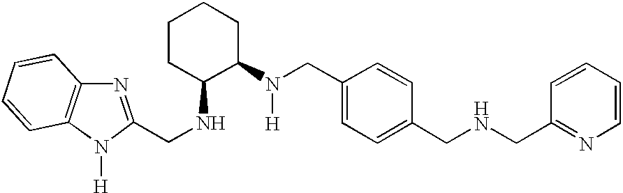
N(C1C(N(CC2=CC=C(CNCC3=NC=CC=C3)C=C2)[H])CCCC1)CC1=NC2=C(N1[H])C=CC=C2
